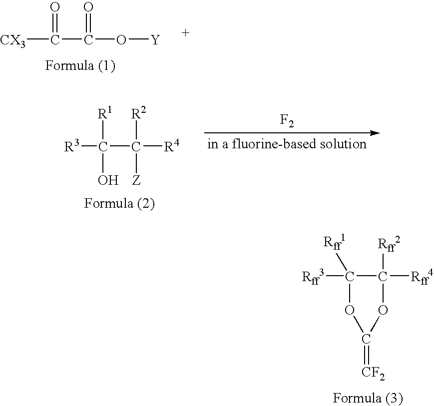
[CX3]C(C(O[Y])=O)=O.[R3]C(C([R4])([R2])[Z])([R1])O.[F2].C1([Rff3])([Rff1])C([Rff4])([Rff2])OC(=[CF2])O1
